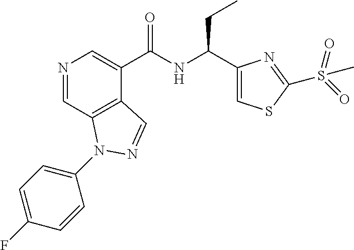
N1=CC2=C(C(C(NC(C3=CSC(S(=O)(=O)C)=N3)CC)=O)=C1)C=NN2C1=CC=C(F)C=C1
